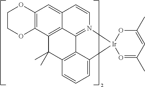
C12=CC3=C(C4=C1C1=N(C=C2)[Ir]2(C5=CC=CC(=C15)C4(C)C)O=C(C)C=C(C)O2)OCCO3
